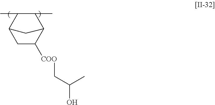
CC1C(C)C2C([COO]CC(C)O)CC1C2
